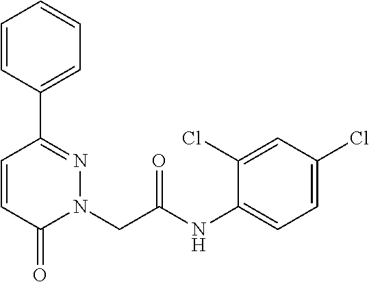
C1=CC(C2=NN(CC(NC3=CC=C(Cl)C=C3Cl)=O)C(=O)C=C2)=CC=C1
